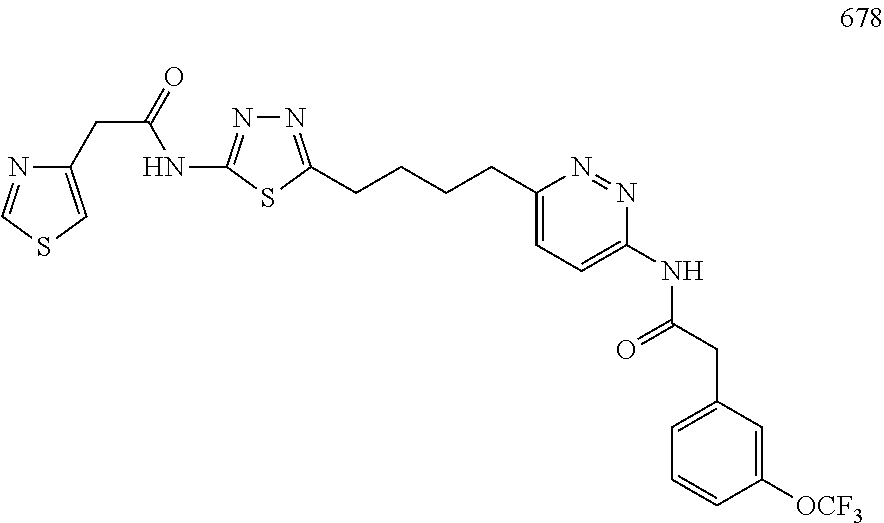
C(C(NC1=NN=C(CCCCC2=CC=C(NC(CC3=CC=CC([OCF3])=C3)=O)N=N2)S1)=O)C1=CSC=N1
